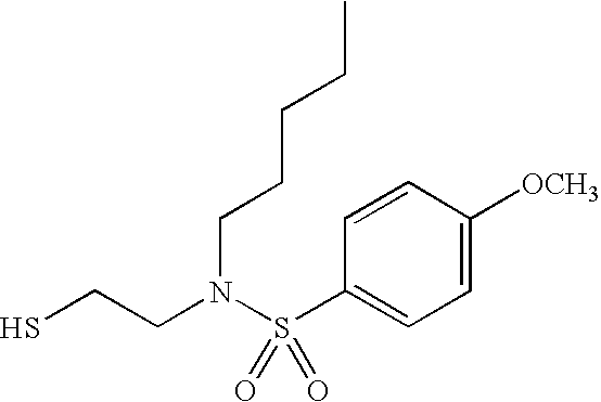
SCCN(S(C1=CC=C([OCH3])C=C1)(=O)=O)CCCCC
